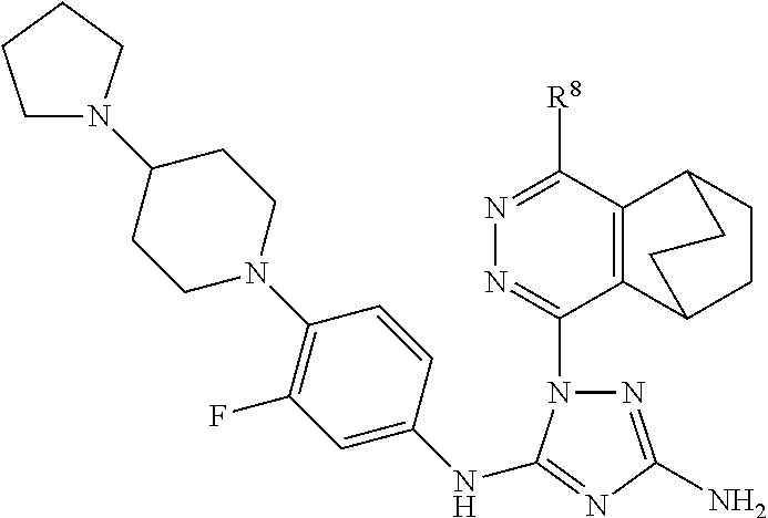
N1=C(N)N=C(NC2=CC(F)=C(N3CCC(N4CCCC4)CC3)C=C2)N1C1=NN=C([R8])C2=C1C1CCC2CC1
